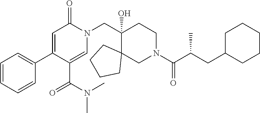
N1(CC2(O)C3(CN(C(=O)C(CC4CCCCC4)C)CC2)CCCC3)C(=O)C=C(C2=CC=CC=C2)C(C(=O)N(C)C)=C1
